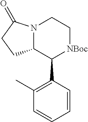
[NBoc]1C(C2=C(C)C=CC=C2)C2N(CC1)C(=O)CC2
